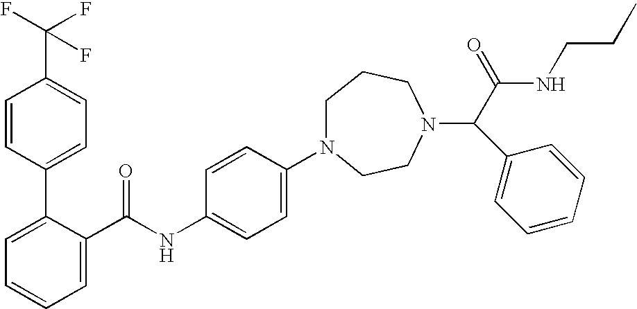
N1(C2=CC=C(NC(C3=CC=CC=C3C3=CC=C(C(F)(F)F)C=C3)=O)C=C2)CCCN(C(C(NCCC)=O)C2=CC=CC=C2)CC1
